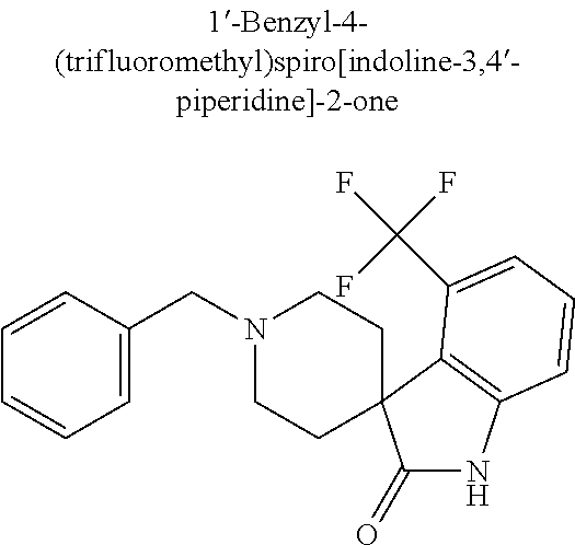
N1(CC2=CC=CC=C2)CCC2(CC1)C(=O)NC1=C2C(C(F)(F)F)=CC=C1
